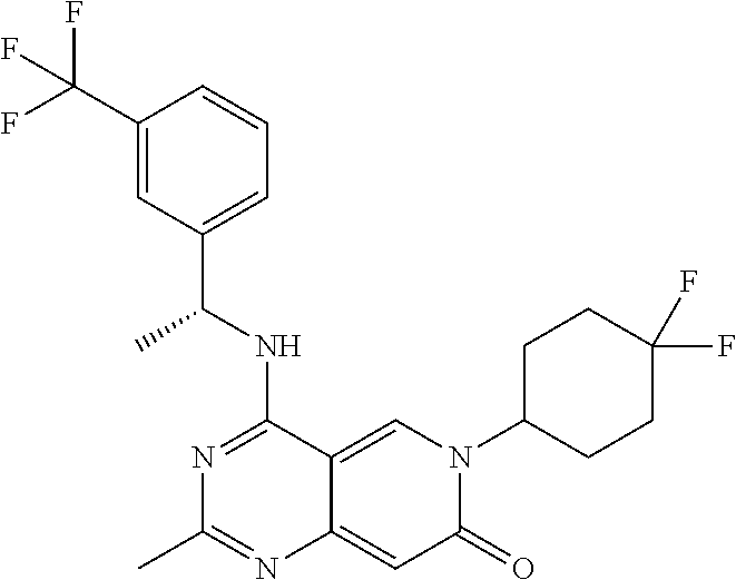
C1(C(F)(F)F)=CC(C(NC2=NC(C)=NC3=CC(=O)N(C4CCC(F)(F)CC4)C=C23)C)=CC=C1
